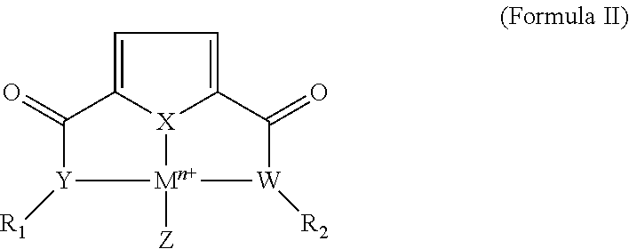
[X]12[Mn+]3([Z])[W]([R2])C(=O)C1=CC=C2C(=O)[Y]3[R1]
